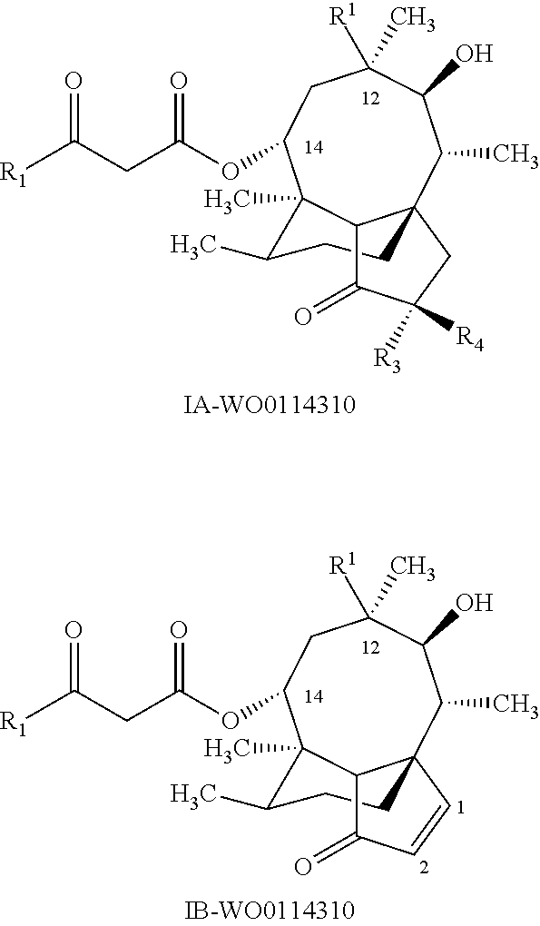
C1([R3])([R4])CC23C(C)C(O)C([R1])(C)CC(OC(=O)CC([R1])=O)C(C)(C(C)CC2)C3C1=O.C1=CC23C(C)C(O)C([R1])(C)CC(OC(=O)CC([R1])=O)C(C)(C(C)CC2)C3C1=O
